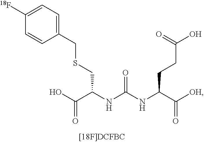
C1([18F])=CC=C(CSCC(NC(NC(C([OH])=O)CCC(O)=O)=O)C(O)=O)C=C1
